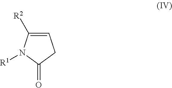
C1=C([R2])N([R1])C(=O)C1
